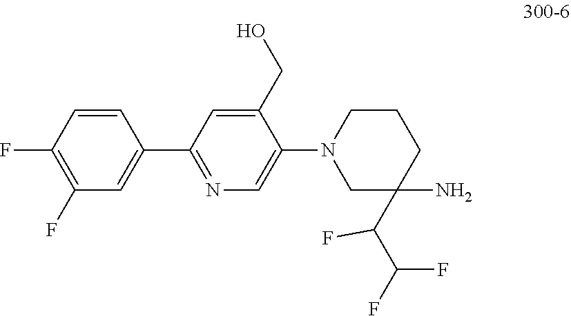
FC1=C(F)C=C(C2=NC=C(N3CC(C(F)C(F)F)(N)CCC3)C(CO)=C2)C=C1
